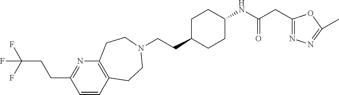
C1=CC2=C(N=C1CCC(F)(F)F)CCN(CCC1CCC(NC(CC3=NN=C(C)O3)=O)CC1)CC2
